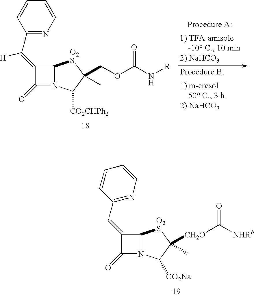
C12N(C([CO2Na])C(C)([CH2O]C([NHRb])=O)[O2S]1)C(=O)C2=CC1=NC=CC=C1.C12N(C(=O)C1=C(C1=NC=CC=C1)[H])C([CO2CHPh2])C(COC(N[R])=O)(C)[O2S]2
